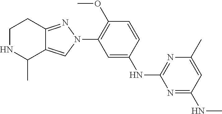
C1=CC(OC)=C(N2N=C3C(=C2)C(C)NCC3)C=C1NC1=NC(C)=CC(NC)=N1
